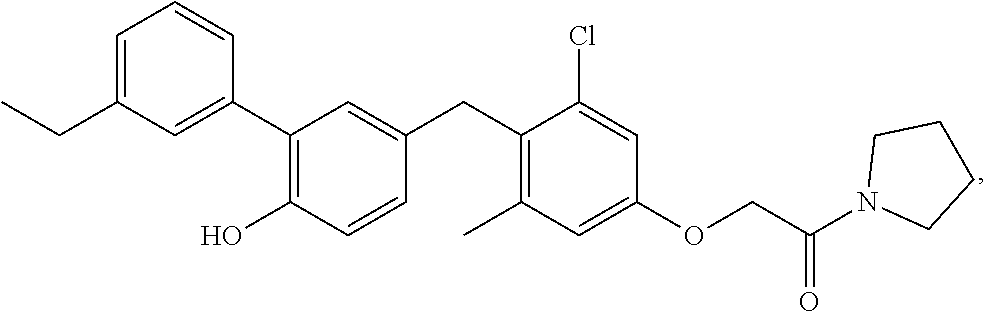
C1(C2=C(O)C=CC(CC3=C(C)C=C(OCC(N4CCCC4)=O)C=C3Cl)=C2)=CC(CC)=CC=C1
